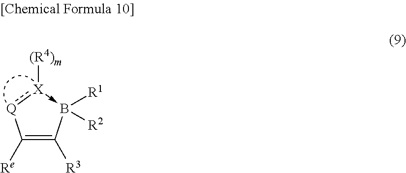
C1([Re])=C([R3])B([R1])([R2])-[X]([(R4)m]):[Q]1
